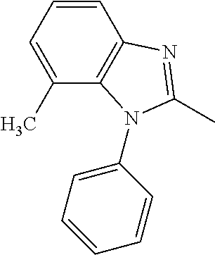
C1=CC2=C(C(C)=C1)N(C1=CC=CC=C1)C(C)=N2
